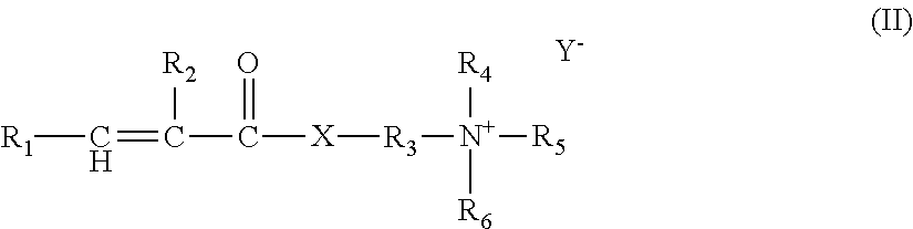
[R1]C=C(C([X][R3][N+]([R4])([R5])[R6])=O)[R2].[Y]
